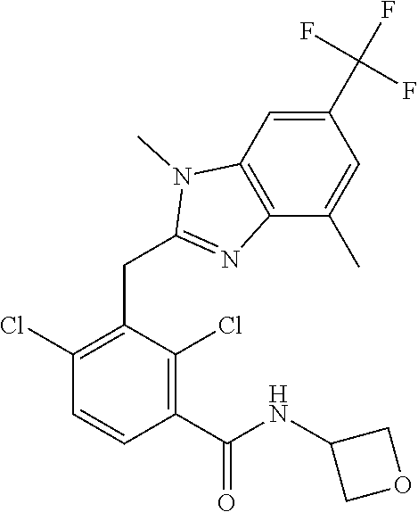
C1(Cl)=C(CC2=NC3=C(C=C(C(F)(F)F)C=C3C)N2C)C(Cl)=C(C(=O)NC2COC2)C=C1
